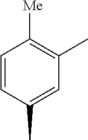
C1=CC(C)=CC(C)=C1[Me]
